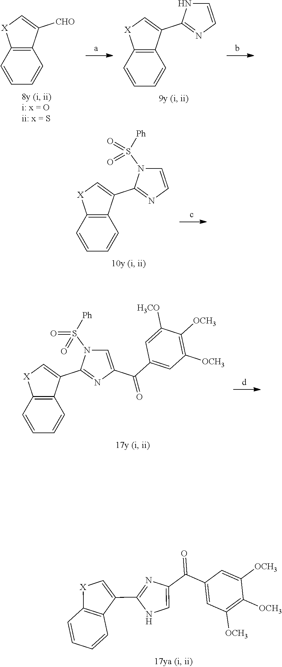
C12=C(C=CC=C1)[X]C=C2[CHO].C12=C(C=CC=C1)[X]C=C2C1=NC=CN1.C12=C(C=CC=C1)[X]C=C2C1=NC=CN1S(=O)(=O)[Ph].C12=C(C=CC=C1)[X]C=C2C1=NC(C(C2=CC([OCH3])=C([OCH3])C([H3CO])=C2)=O)=CN1S(=O)(=O)[Ph].C1=C(C2=NC(C(C3=CC([OCH3])=C([OCH3])C([OCH3])=C3)=O)=CN2)C2=C([X]1)C=CC=C2
